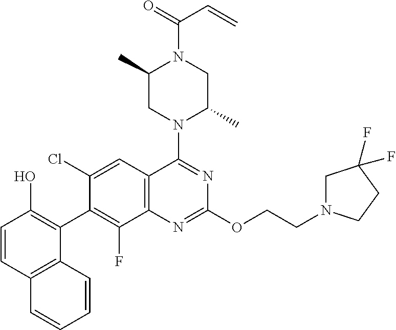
C1=CC2=C(C(C3=C(F)C4=C(C=C3Cl)C(N3C(C)CN(C(=O)C=C)C(C)C3)=NC(OCCN3CC(F)(F)CC3)=N4)=C1O)C=CC=C2
